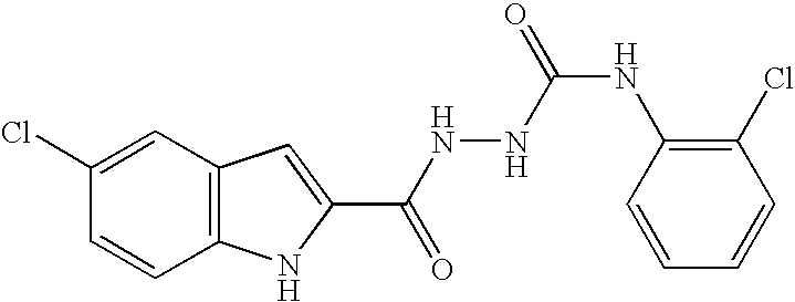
C12=C(C=C(Cl)C=C1)C=C(C(NNC(NC1=C(Cl)C=CC=C1)=O)=O)N2
